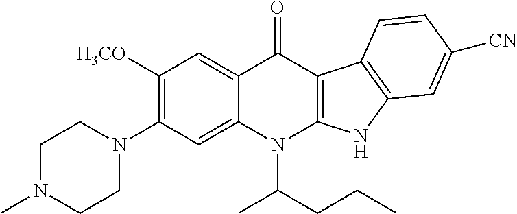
C1([H3CO])=C(N2CCN(C)CC2)C=C2C(=C1)C(=O)C1=C(N2C(CCC)C)NC2=C1C=CC([CN])=C2
